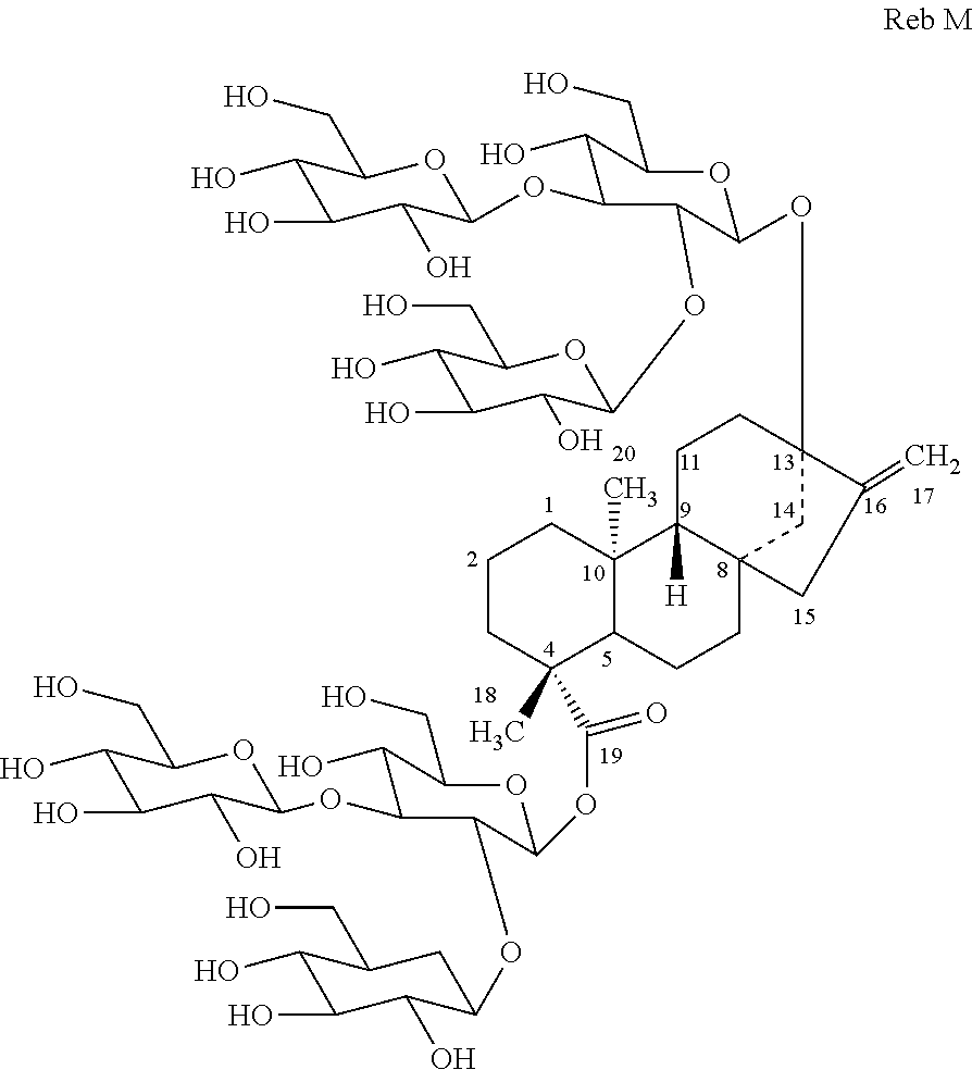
C1(O)C(O)C(O)C(OC2C(O)C(CO)OC(OC34CC5(CCC6C(C)(C(OC7C(OC8C(O)C(O)C(O)C(CO)C8)C(OC8C(O)C(O)C(O)C(CO)O8)C(O)C(CO)O7)=O)CCCC6(C)C5([H])CC3)CC4=C)C2OC2C(O)C(O)C(O)C(CO)O2)OC1CO
